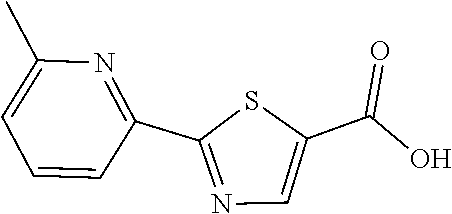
C1(C)=CC=CC(C2=NC=C(C(O)=O)S2)=N1
